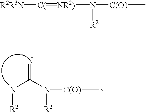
[R2R3N][C(]=[NR2)]N([C(O)]C)[R2].N(C(N([C(O)]C)[R2])=N)[R2]
